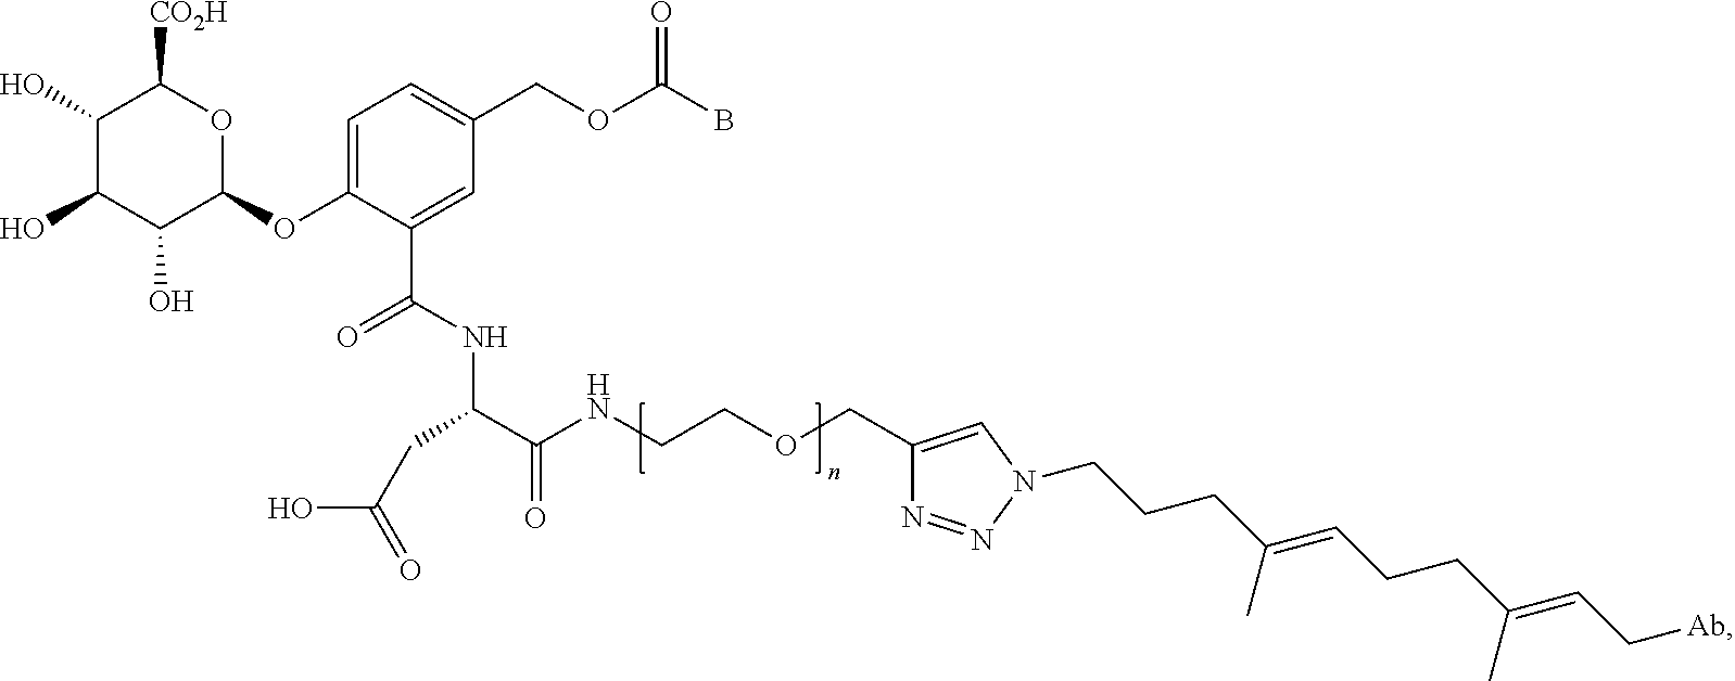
C1(O)C(O)C(O)C(OC2=CC=C(COC(B)=O)C=C2C(=O)NC(C(NCCOCC2=CN(CCCC(=CCCC(=CC[Ab])C)C)N=N2)=O)CC(O)=O)OC1[CO2H]
